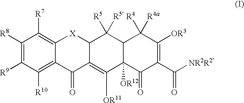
C1([R8])=C([R9])C([R10])=C2C(=C1[R7])[X]C1C(=C([OR11])C3([OR12])C(C1([R5])[R5])C([R4])([R4a])C([OR3])=C(C([NR2R2])=O)C3=O)C2=O
